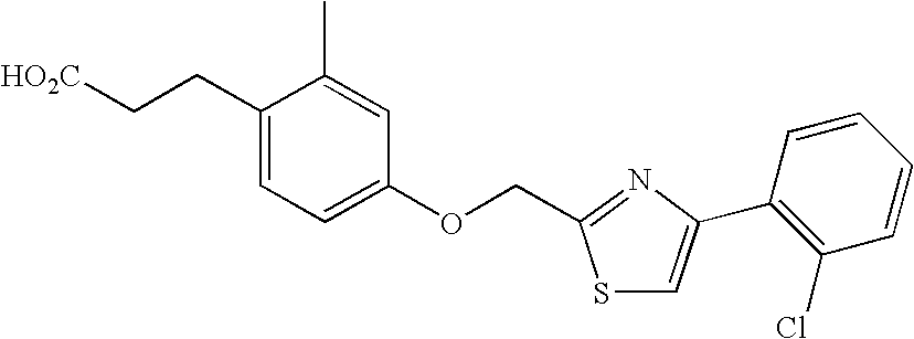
C1(CC[HO2C])=CC=C(OCC2=NC(C3=C(Cl)C=CC=C3)=CS2)C=C1C
